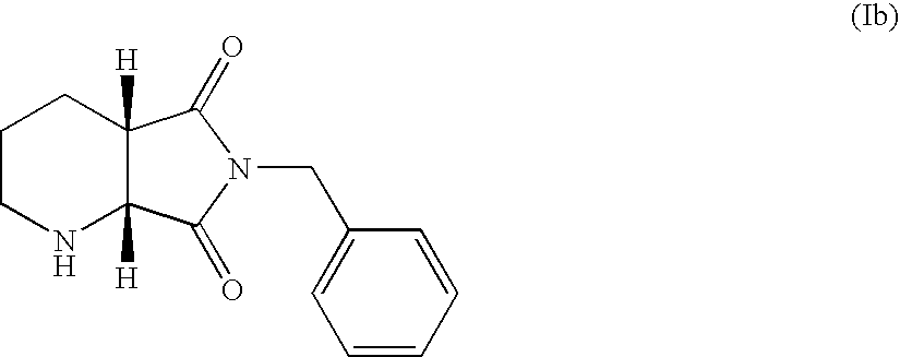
C1CNC2([H])C([H])(C1)C(=O)N(CC1=CC=CC=C1)C2=O
